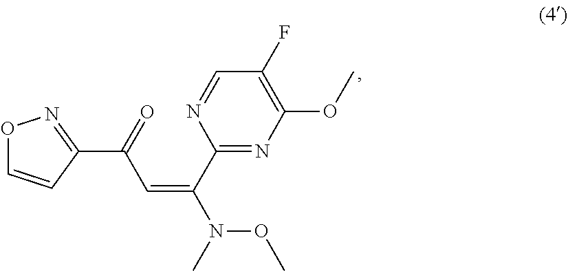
C1(C(N(C)OC)=CC(C2=NOC=C2)=O)=NC(OC)=C(F)C=N1
